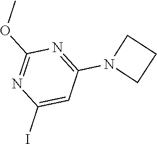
C1(I)=CC(N2CCC2)=NC(OC)=N1
